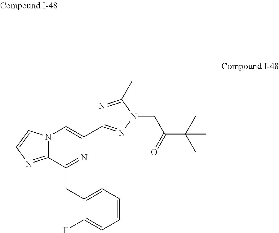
C1=C(CC2=NC(C3=NN(CC(=O)C(C)(C)C)C(C)=N3)=CN3C2=NC=C3)C(F)=CC=C1
